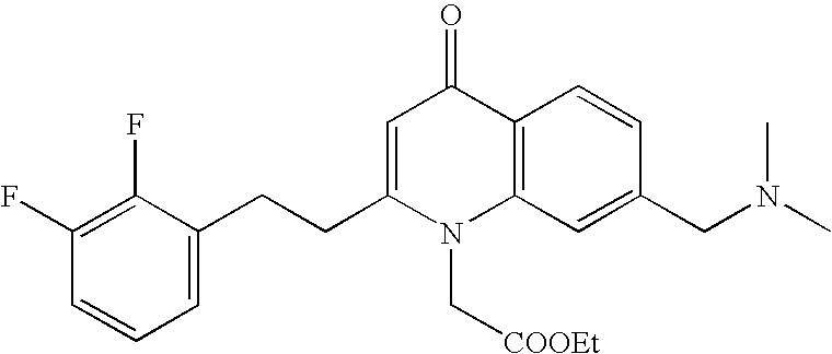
C12=C(C=C(CN(C)C)C=C1)N(C[COOEt])C(CCC1=CC=CC(F)=C1F)=CC2=O
